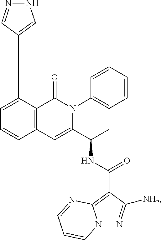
C1=C(C#CC2=CNN=C2)C2=C(C=C1)C=C(C(C)NC(=O)C1=C3N(N=C1[NH2])C=CC=N3)N(C1=CC=CC=C1)C2=O
